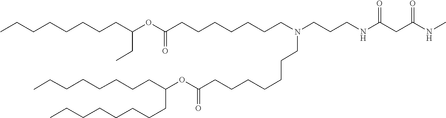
O(C(=O)CCCCCCCN(CCCNC(CC(NC)=O)=O)CCCCCCCC(OC(CC)CCCCCCCC)=O)C(CCCCCCCC)CCCCCCCC
